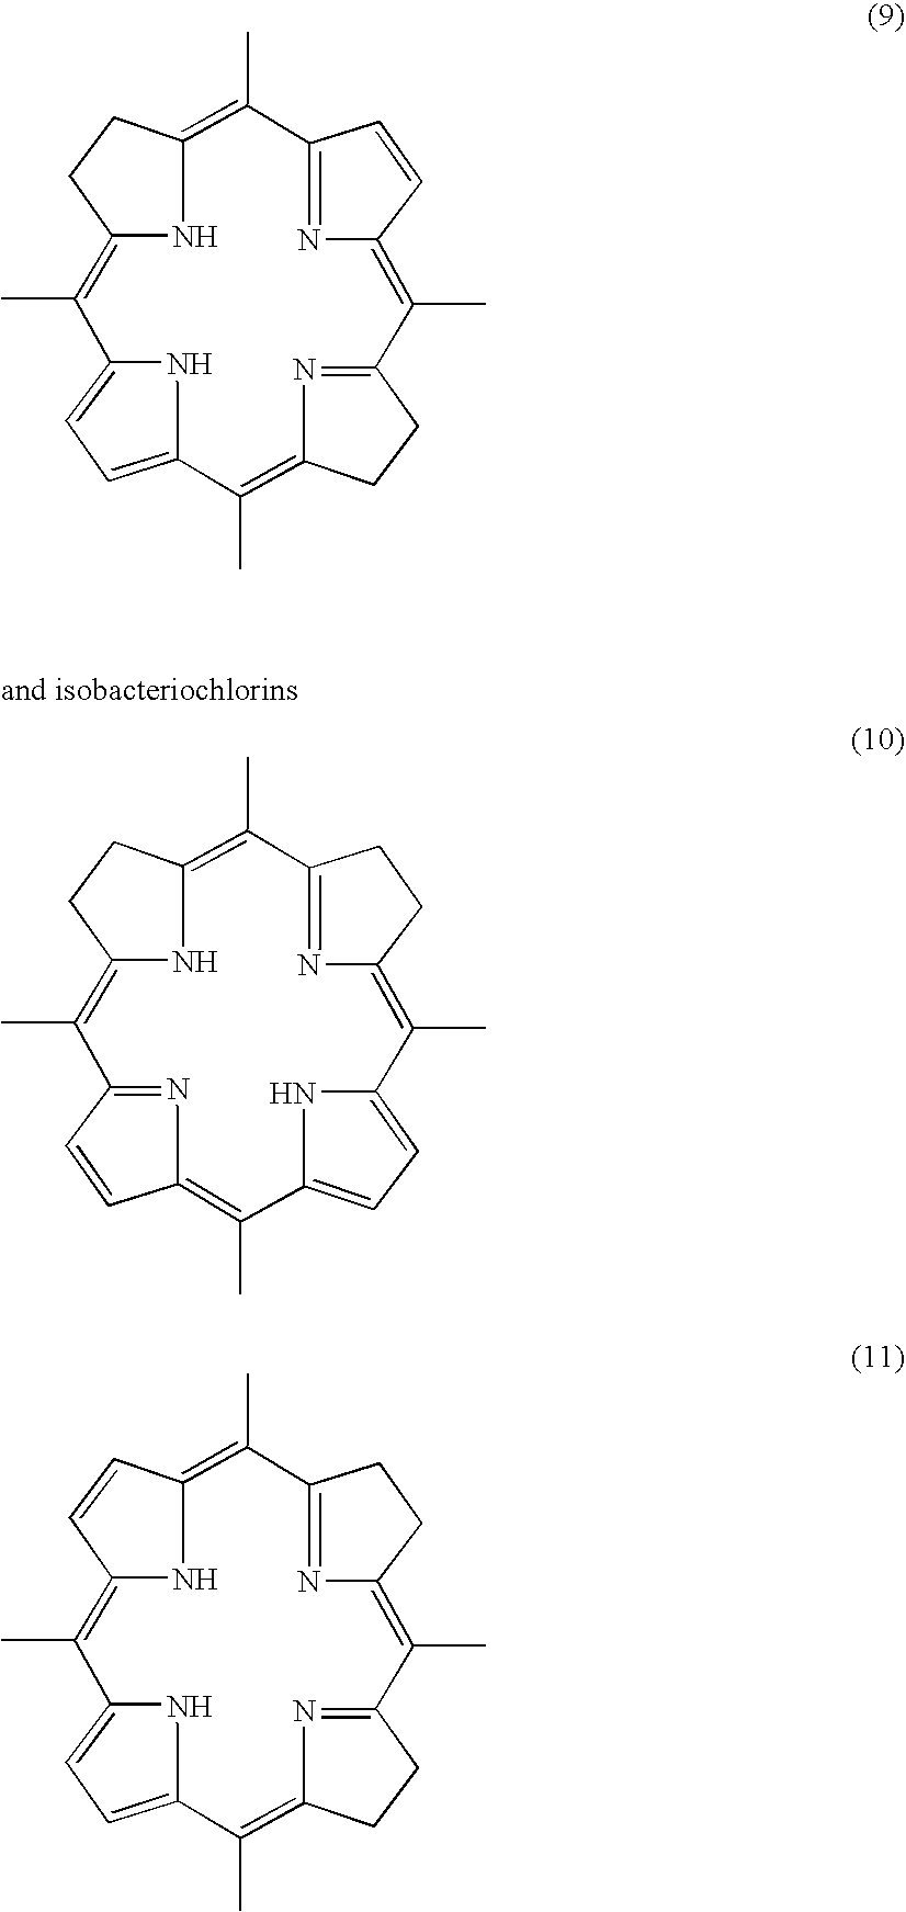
C12=NC(=C(C)C3=NC(=C(C)C4=CC=C(C(C)=C5NC(=C1C)CC5)N4)CC3)C=C2.C12=NC(=C(C)C3=CC=C(N3)C(C)=C3N=C(C(C)=C4NC(=C1C)CC4)C=C3)CC2.C12=NC(=C(C)C3=NC(=C(C)C4=CC=C(C(C)=C5NC(=C1C)C=C5)N4)CC3)CC2
